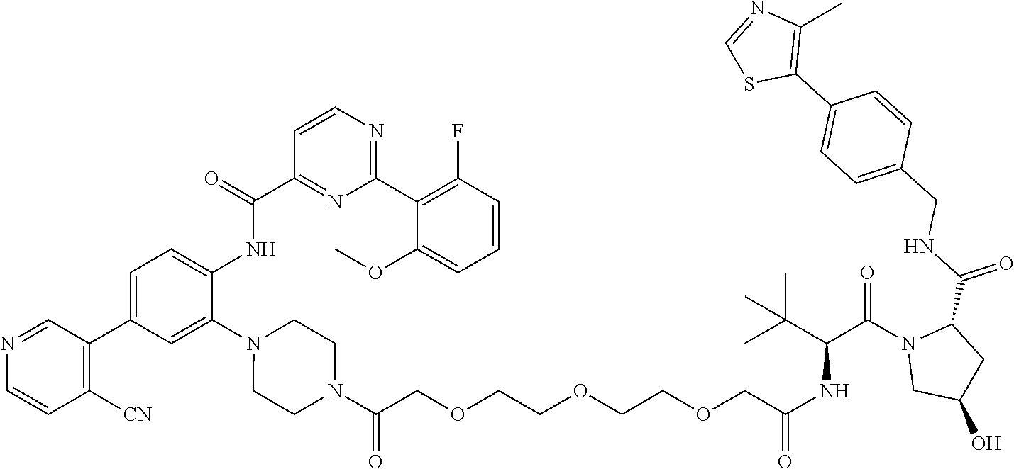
N1=CC(C2=CC=C(NC(C3=NC(C4=C(F)C=CC=C4OC)=NC=C3)=O)C(N3CCN(C(COCCOCCOCC(NC(C(N4CC(O)CC4C(NCC4=CC=C(C5=C(C)N=CS5)C=C4)=O)=O)C(C)(C)C)=O)=O)CC3)=C2)=C([CN])C=C1
